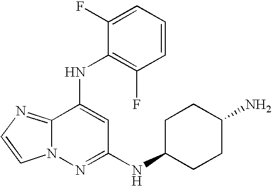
C1=CC=C(F)C(NC2=CC(NC3CCC(N)CC3)=NN3C2=NC=C3)=C1F
